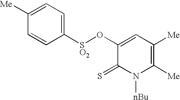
C1=CC([SO2]OC2=CC([Me])=C([Me])N([nBu])C2=S)=CC=C1[Me]
